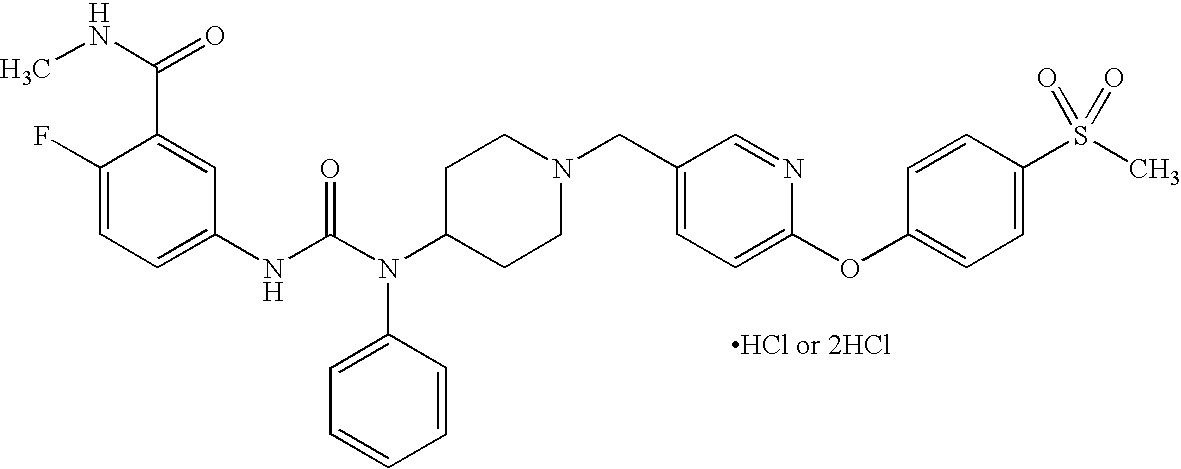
[HCl or 2HCl].C1(NC(N(C2CCN(CC3=CC=C(OC4=CC=C(S(C)(=O)=O)C=C4)N=C3)CC2)C2=CC=CC=C2)=O)=CC=C(F)C(C(=O)NC)=C1
